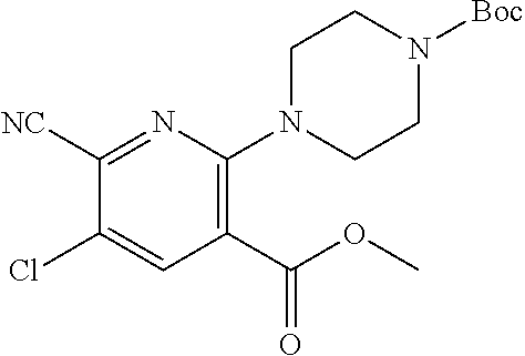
C1([NC])=NC(N2CCN([Boc])CC2)=C(C(OC)=O)C=C1Cl
